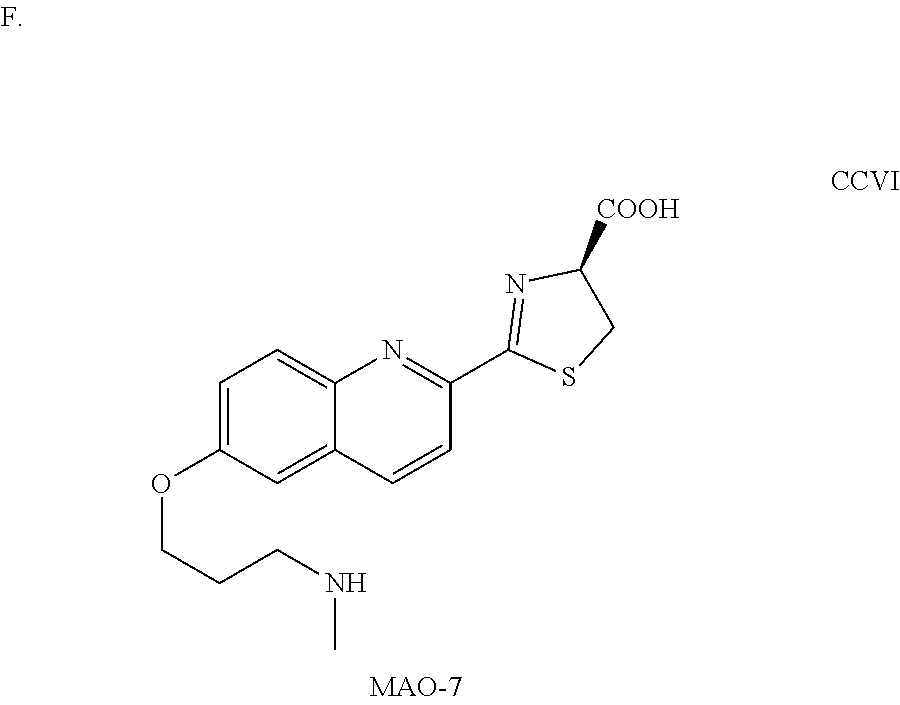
C1=C(OCCCNC)C=C2C(=C1)N=C(C1=NC([COOH])CS1)C=C2
